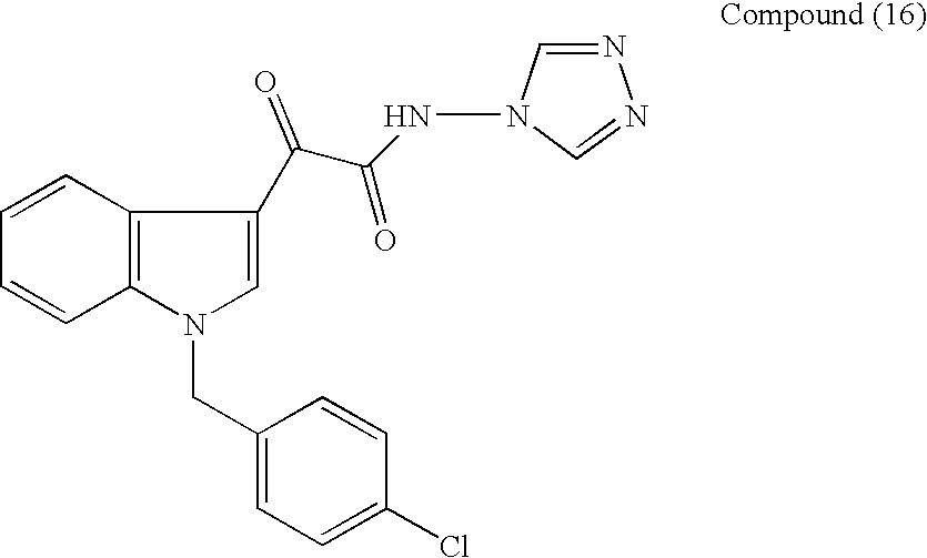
C1=CC2=C(C=C1)N(CC1=CC=C(Cl)C=C1)C=C2C(C(=O)NN1C=NN=C1)=O
